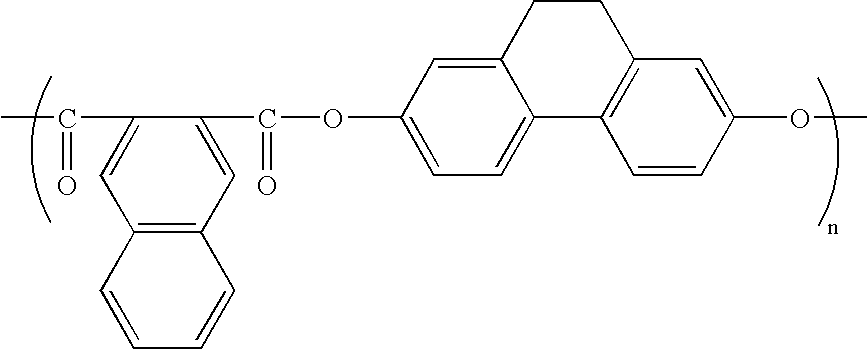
C(C1=CC2=C(C=C1C(=O)OC1=CC=C3C(=C1)CCC1=C3C=CC(OC)=C1)C=CC=C2)(C)=O
